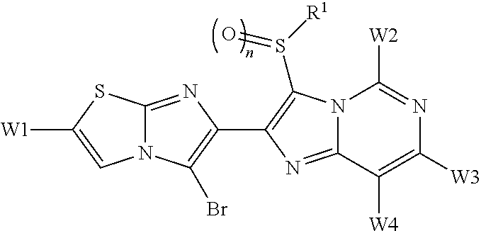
N12C(=NC(C3=C(S([R1])=O)N4C(=N3)C([W4])=C([W3])N=C4[W2])=C1Br)SC([W1])=C2
